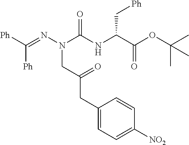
[Ph]C(=NN(C(NC(C(OC(C)(C)C)=O)C[Ph])=O)CC(CC1=CC=C([NO2])C=C1)=O)[Ph]
